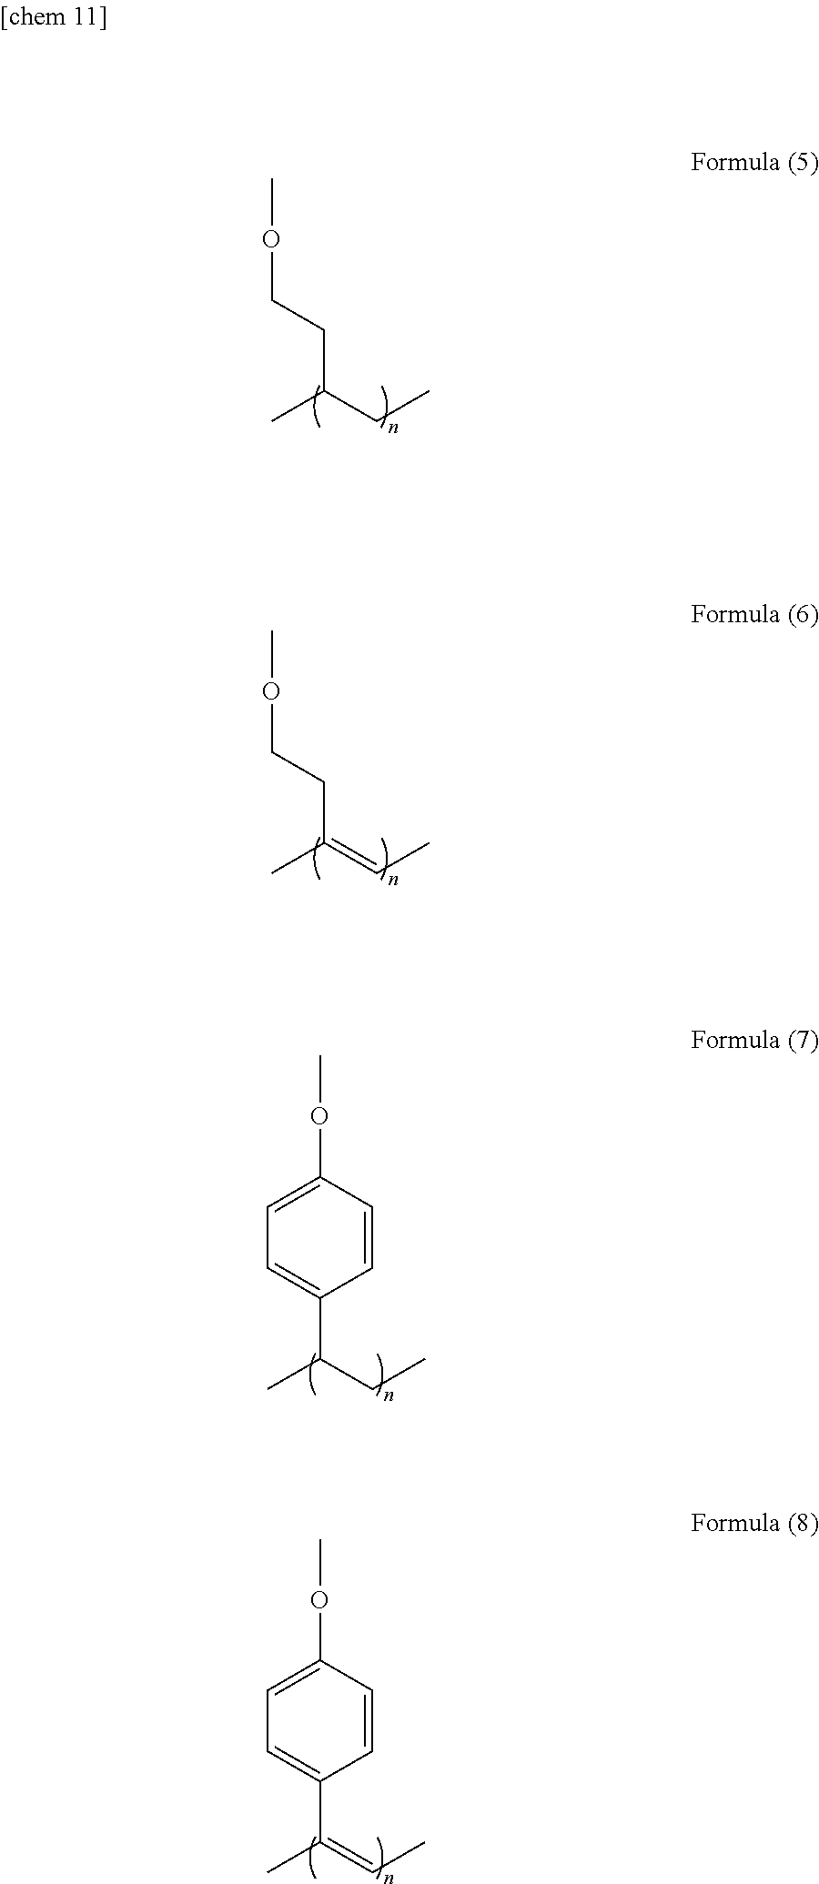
COCCC(CC)C.COCCC(=CC)C.C1=C(OC)C=CC(C(CC)C)=C1.C1=C(OC)C=CC(C(=CC)C)=C1
